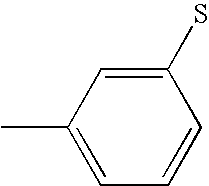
C1(C)=CC=CC(S)=C1
